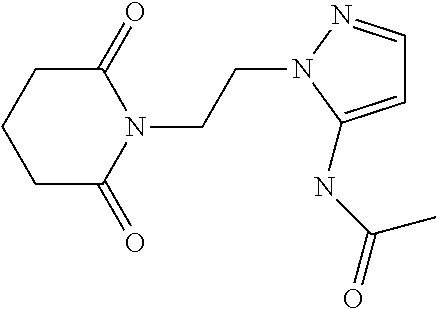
C1(=O)CCCC(=O)N1CCN1C(NC(C)=O)=CC=N1
